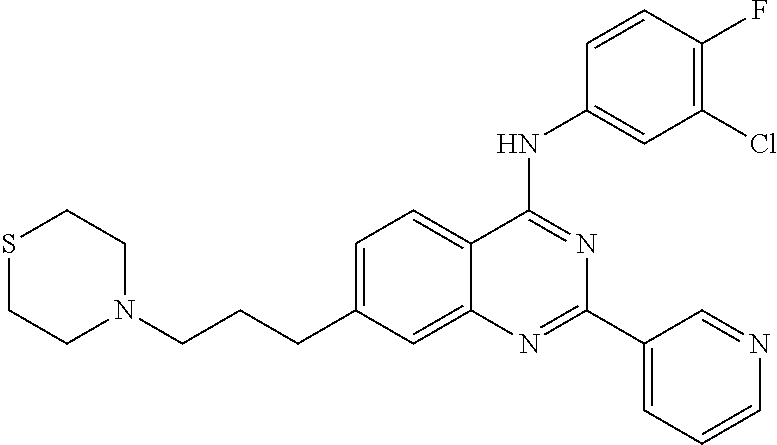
C1=C(CCCN2CCSCC2)C=C2C(=C1)C(NC1=CC(Cl)=C(F)C=C1)=NC(C1=CC=CN=C1)=N2
